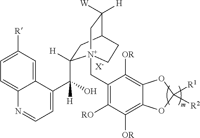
[X-].C1=C([R])C=C2C(=C1)N=CC=C2C([H])(O)C1([H])CC2C([W])([H])C[N+]1(CC1=C([RO])C([OR])=C3C(=C1[OR])OC([R2])([R1])O3)CC2
